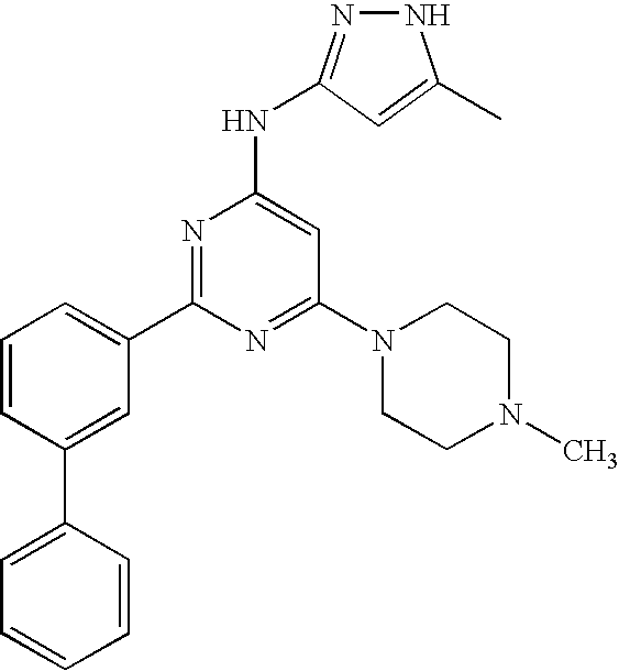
N1N=C(NC2=CC(N3CCN(C)CC3)=NC(C3=CC=CC(C4=CC=CC=C4)=C3)=N2)C=C1C
